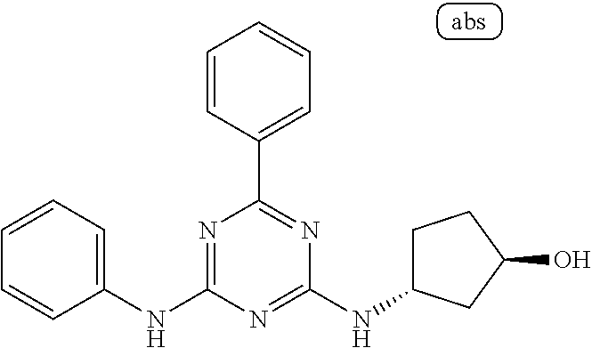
C1=CC(C2=NC(NC3CCC(O)C3)=NC(NC3=CC=CC=C3)=N2)=CC=C1
